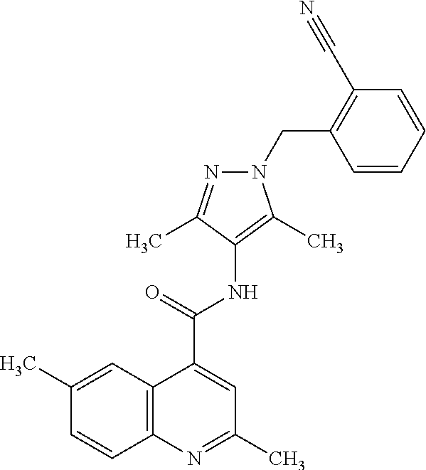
C12=C(N=C(C)C=C1C(=O)NC1=C(C)N(CC3=C(C#N)C=CC=C3)N=C1C)C=CC(C)=C2
